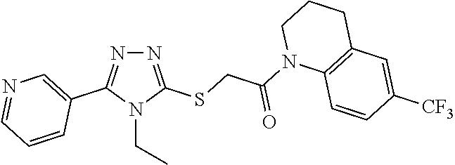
N1=C(SCC(=O)N2C3=C(CCC2)C=C([CF3])C=C3)N(CC)C(C2=CN=CC=C2)=N1
